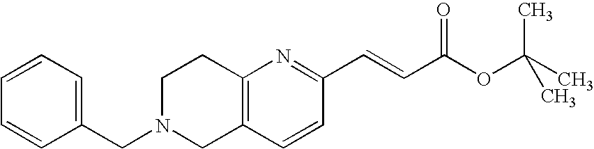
C1N(CC2=CC=CC=C2)CC2=C(C1)N=C(C=CC(OC(C)(C)C)=O)C=C2
